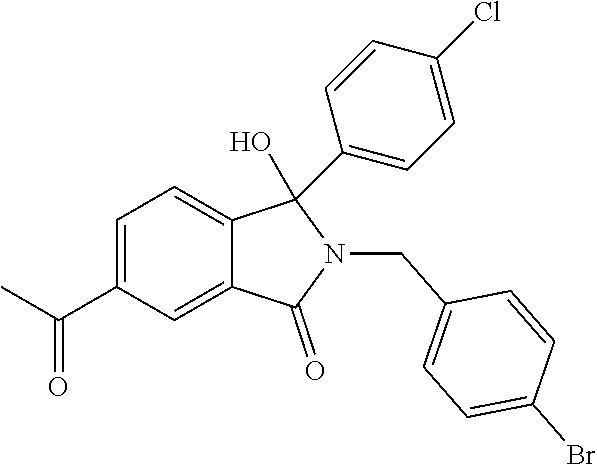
C1=C(C(=O)C)C=C2C(=C1)C(O)(C1=CC=C(Cl)C=C1)N(CC1=CC=C(Br)C=C1)C2=O
